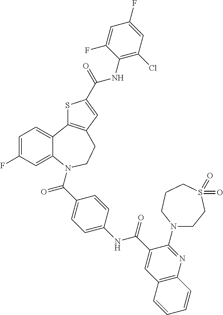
C1=C(F)C=C2C(=C1)C1=C(CCN2C(C2=CC=C(NC(C3=CC4=C(N=C3N3CCS(=O)(=O)CCC3)C=CC=C4)=O)C=C2)=O)C=C(C(NC2=C(Cl)C=C(F)C=C2F)=O)S1
